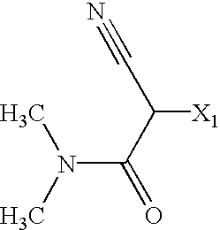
N(C(C([X1])C#N)=O)(C)C
